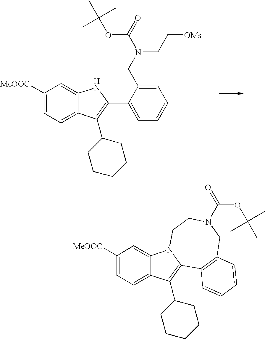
C1([MeOOC])=CC=C2C(=C1)NC(C1=CC=CC=C1CN(C(=O)OC(C)(C)C)CC[OMs])=C2C1CCCCC1.C1([MeOOC])=CC=C2C(=C1)N1C(=C2C2CCCCC2)C2=C(CN(C(OC(C)(C)C)=O)CC1)C=CC=C2
